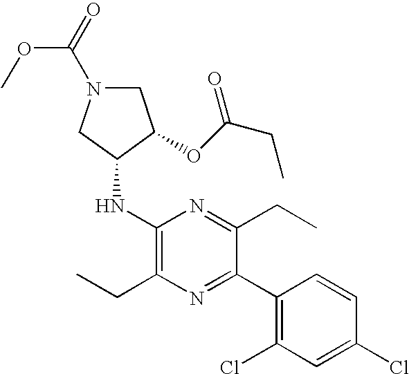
C1(NC2CN(C(OC)=O)CC2OC(CC)=O)=C(CC)N=C(C2=C(Cl)C=C(Cl)C=C2)C(CC)=N1
